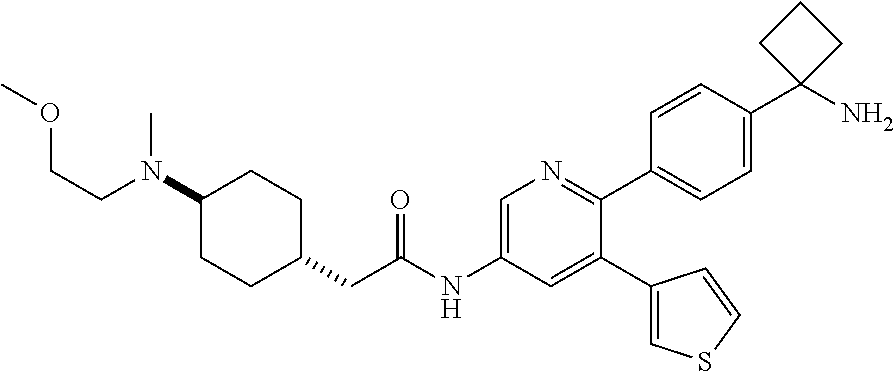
C1(N(CCOC)C)CCC(CC(NC2=CN=C(C3=CC=C(C4(N)CCC4)C=C3)C(C3=CSC=C3)=C2)=O)CC1
